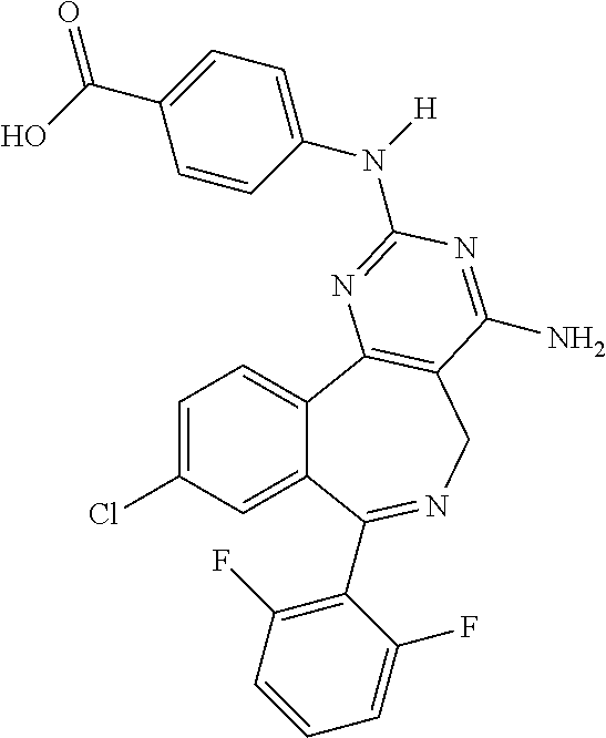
C1=C(Cl)C=C2C(=C1)C1=C(CN=C2C2=C(F)C=CC=C2F)C(N)=NC(N(C2=CC=C(C(O)=O)C=C2)[H])=N1
